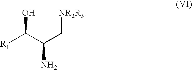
C(C(C[NR2R3])N)([R1])O
